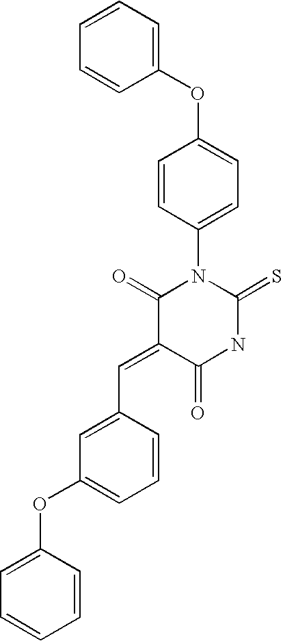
C(=C1C(=O)NC(=S)N(C2=CC=C(OC3=CC=CC=C3)C=C2)C1=O)C1=CC(OC2=CC=CC=C2)=CC=C1
